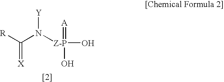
[Y]N([Z-P](=[A])(O)O)C([R])=[X]
